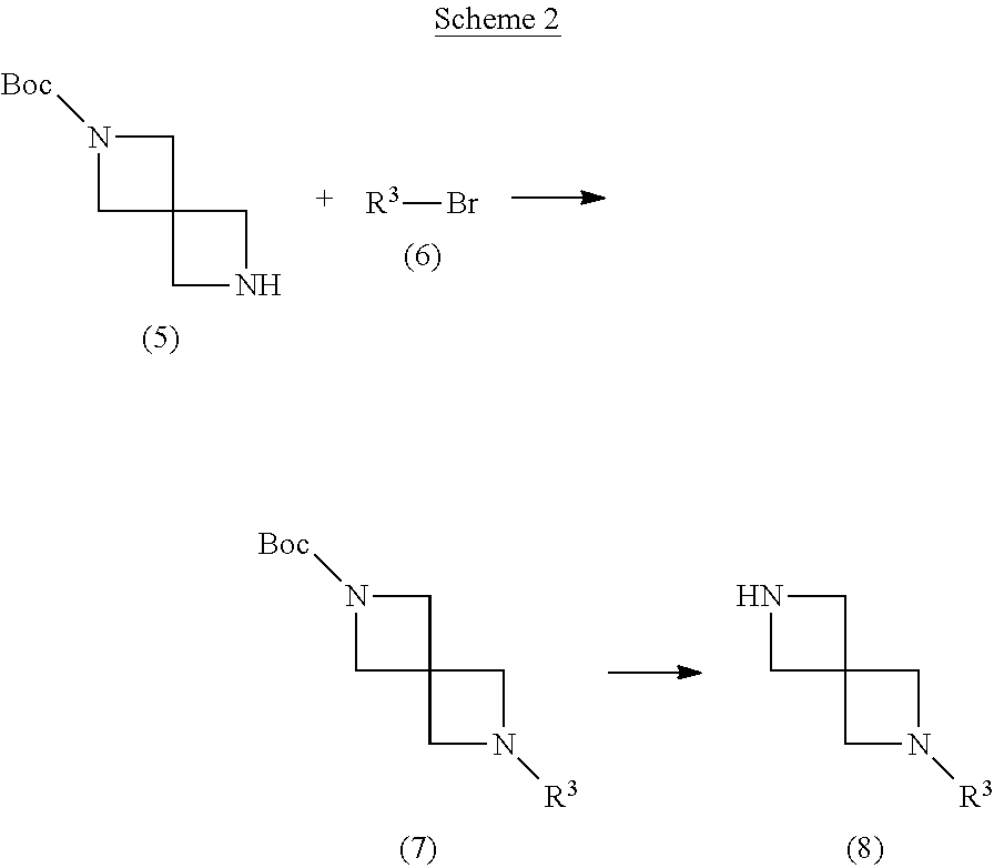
C1N([Boc])CC12CN([R3])C2.C1NCC12CN([R3])C2.C1N([Boc])CC12CNC2.[R3]Br
